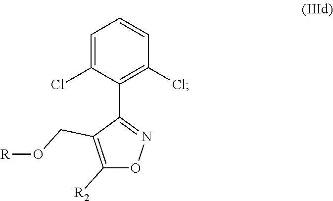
C1=C(Cl)C(C2=NOC([R2])=C2CO[R])=C(Cl)C=C1
